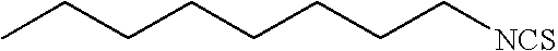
CCCCCCCC[NCS]
